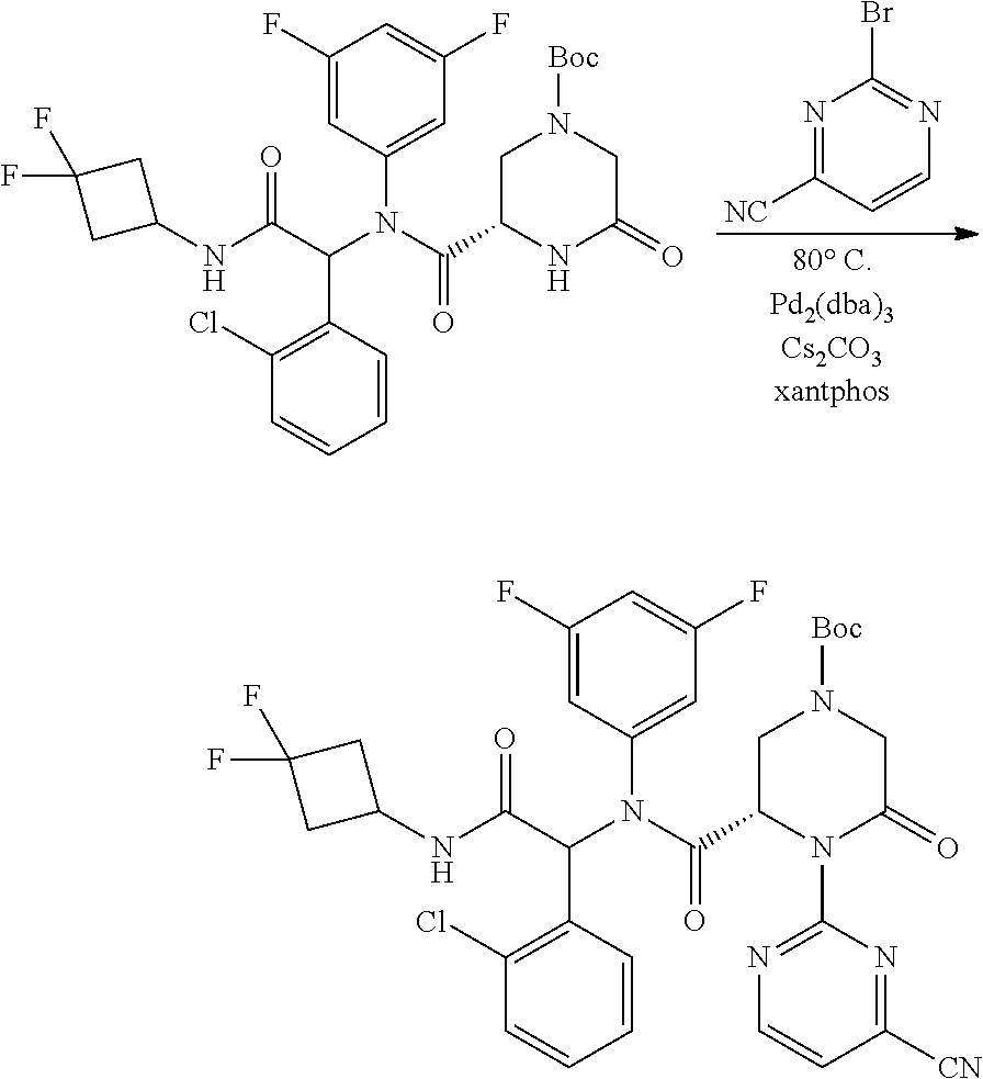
C1(C(C(NC2CC(F)(F)C2)=O)N(C(C2N(C3=NC=CC([CN])=N3)C(=O)CN([Boc])C2)=O)C2=CC(F)=CC(F)=C2)=C(Cl)C=CC=C1.C1(C(C(NC2CC(F)(F)C2)=O)N(C(C2NC(=O)CN([Boc])C2)=O)C2=CC(F)=CC(F)=C2)=C(Cl)C=CC=C1.N1=C([NC])C=CN=C1Br
